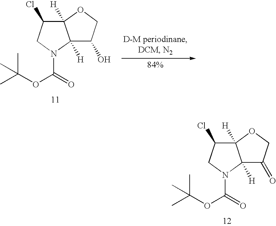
C12([H])C(=O)COC1([H])C(Cl)CN2C(=O)OC(C)(C)C.C12([H])C(O)COC1([H])C(Cl)CN2C(=O)OC(C)(C)C
